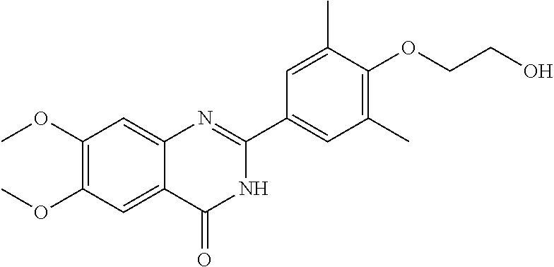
C1(OC)=C(OC)C=C2C(=C1)N=C(C1=CC(C)=C(OCCO)C(C)=C1)NC2=O
